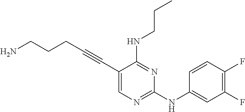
NCCCC#CC1=CN=C(NC2=CC(F)=C(F)C=C2)N=C1NCCC
